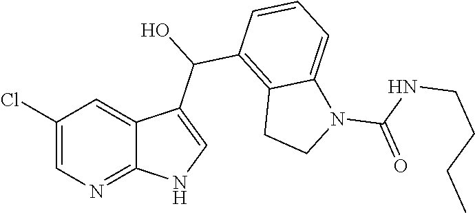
C1(Cl)=CN=C2C(=C1)C(C(C1=C3C(=CC=C1)N(C(NCCCC)=O)CC3)O)=CN2
